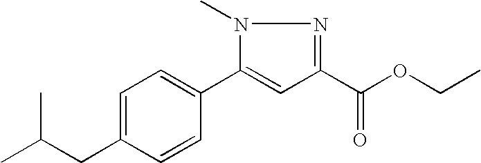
CC(CC1=CC=C(C2=CC(C(OCC)=O)=NN2C)C=C1)C
